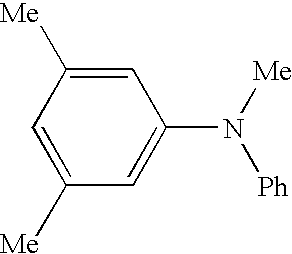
C1=C([Me])C=C(N([Ph])[Me])C=C1[Me]
